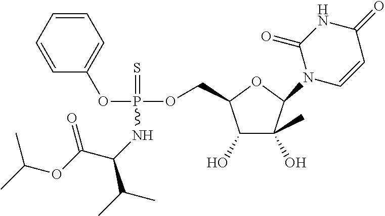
C1=CC=CC(OP(OCC2C(O)C(O)(C)C(N3C=CC(=O)NC3=O)O2)(=S)NC(C(C)C)C(OC(C)C)=O)=C1
